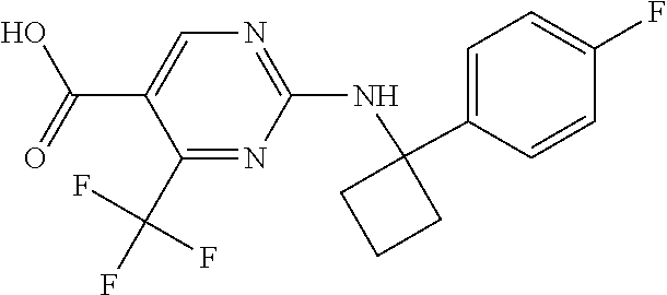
C1(C(=O)O)=CN=C(NC2(C3=CC=C(F)C=C3)CCC2)N=C1C(F)(F)F
